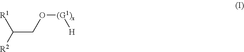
[R1]C([R2])CO[(G1)x][H]
